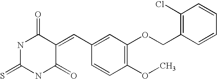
S=C1NC(=O)C(=CC2=CC(OCC3=C(Cl)C=CC=C3)=C(OC)C=C2)C(=O)N1
